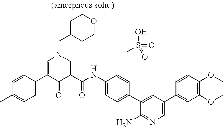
C1C(CN2C=C(C3=CC=C(C)C=C3)C(=O)C(C(NC3=CC=C(C4=CC(C5=CC(OC)=C(OC)C=C5)=CN=C4N)C=C3)=O)=C2)CCOC1.OS(=O)(=O)C
